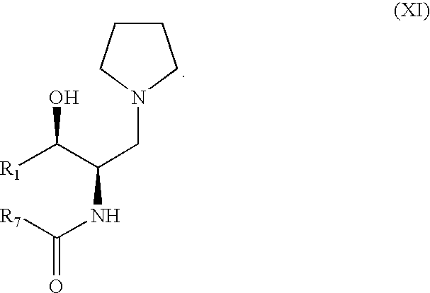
[R7]C(NC(C([R1])O)CN1CCCC1)=O
